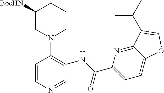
C1([BocHN])CN(C2=C(NC(C3=CC=C4C(=N3)C(C(C)C)=CO4)=O)C=NC=C2)CCC1
